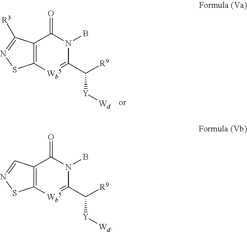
C12=C(C([R3])=NS1)C(=O)N(B)C(C([Y][Wd])[R9])=[Wb5]2.C12=C(C=NS1)C(=O)N(B)C(C([Y][Wd])[R9])=[Wb5]2
